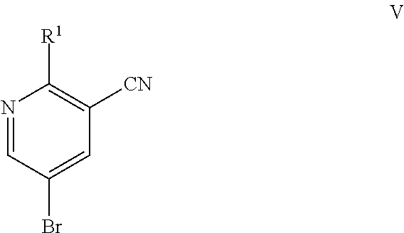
N1=CC(Br)=CC([CN])=C1[R1]
